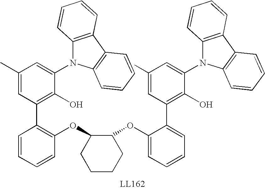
C1(OC2C(OC3=C(C4=C(O)C(N5C6=C(C7=C5C=CC=C7)C=CC=C6)=CC(C)=C4)C=CC=C3)CCCC2)=CC=CC=C1C1=C(O)C(N2C3=C(C4=C2C=CC=C4)C=CC=C3)=CC(C)=C1
